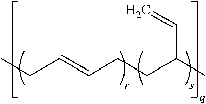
CCC=CCCC(C)C=C
